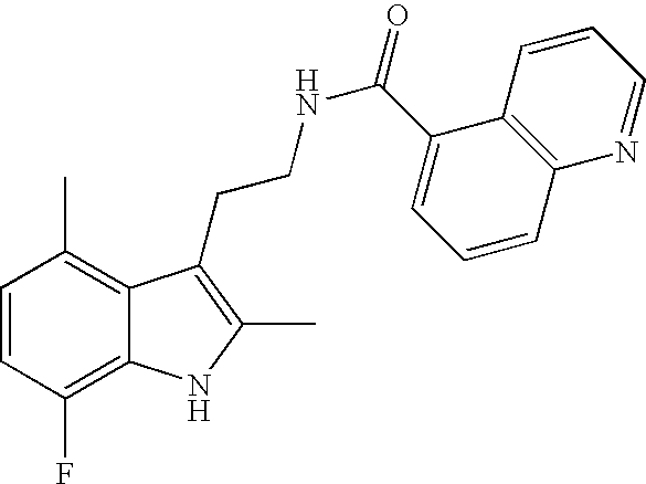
C1=CC(F)=C2C(=C1C)C(CCNC(=O)C1=CC=CC3=C1C=CC=N3)=C(C)N2
